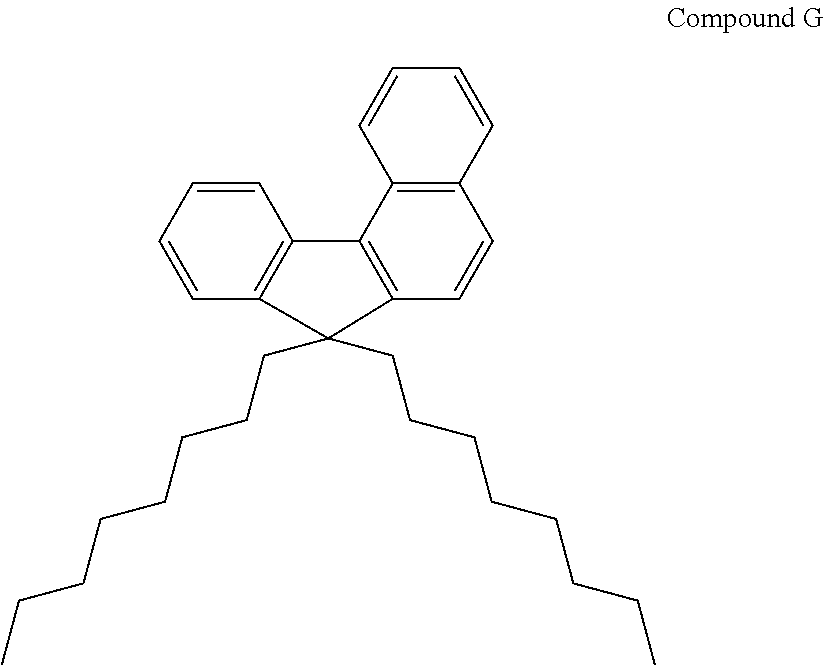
C1=CC=CC2=C1C1=C(C=CC3=C1C=CC=C3)C2(CCCCCCCC)CCCCCCCC
